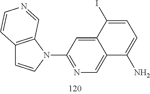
C12=C(N(C3=NC=C4C(=C3)C(I)=CC=C4N)C=C1)C=NC=C2
